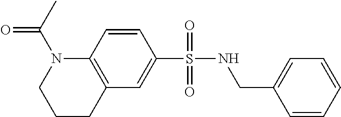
N1(C(=O)C)C2=C(CCC1)C=C(S(NCC1=CC=CC=C1)(=O)=O)C=C2
